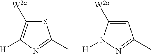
S1C([W2a])=C([H])N=C1C.C1=C([W2a])N([H])N=C1C
